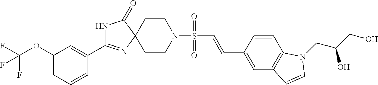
C1(OC(F)(F)F)=CC=CC(C2=NC3(C(=O)N2)CCN(S(=O)(=O)C=CC2=CC4=C(C=C2)N(CC(CO)O)C=C4)CC3)=C1
